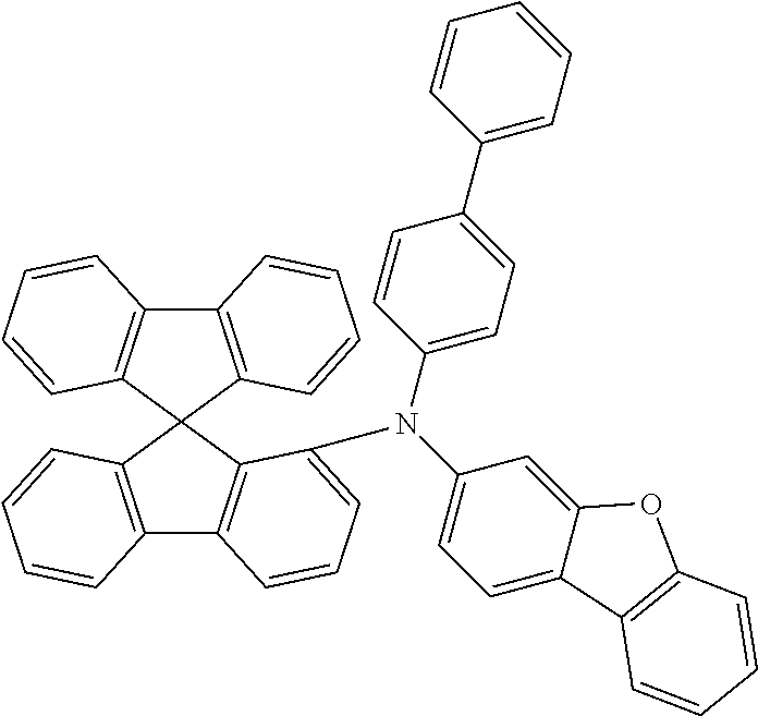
C12=C(C3(C4=C1C=CC=C4N(C1=CC=C4C(=C1)OC1=C4C=CC=C1)C1=CC=C(C4=CC=CC=C4)C=C1)C1=C(C4=C3C=CC=C4)C=CC=C1)C=CC=C2
